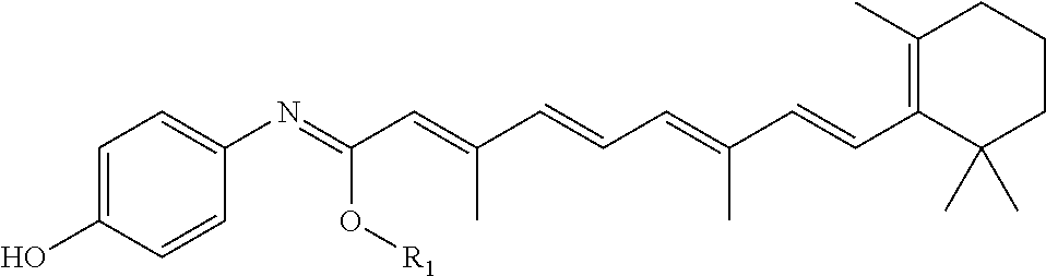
C1=C(N=C(C=C(C=CC=C(C=CC2=C(C)CCCC2(C)C)C)C)O[R1])C=CC(O)=C1
